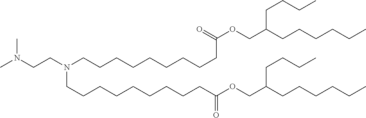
CN(CCN(CCCCCCCCCC(OCC(CCCCCC)CCCC)=O)CCCCCCCCCC(OCC(CCCC)CCCCCC)=O)C
